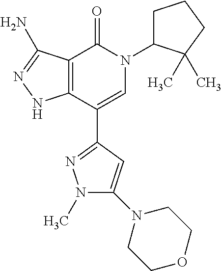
C12=C(C(C3=NN(C)C(N4CCOCC4)=C3)=CN(C3CCCC3(C)C)C1=O)NN=C2N
